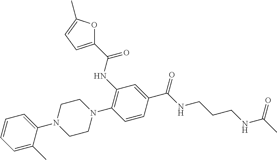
C1=C(C)C(N2CCN(C3=C(NC(C4=CC=C(C)O4)=O)C=C(C(NCCCNC(C)=O)=O)C=C3)CC2)=CC=C1
